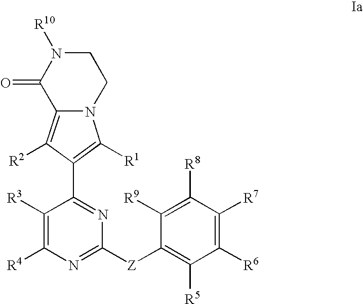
C1([R3])=C([R4])N=C([Z]C2=C([R5])C([R6])=C([R7])C([R8])=C2[R9])N=C1C1=C([R1])N2C(=C1[R2])C(=O)N([R10])CC2
